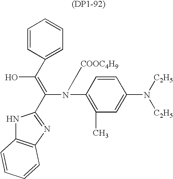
C1=CC(C(=C(N(C2=C(C)C=C(N([C2H5])[C2H5])C=C2)[COOC4H9])C2=NC3=C(N2)C=CC=C3)O)=CC=C1
